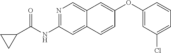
N1=C(NC(=O)C2CC2)C=C2C(=C1)C=C(OC1=CC(Cl)=CC=C1)C=C2
